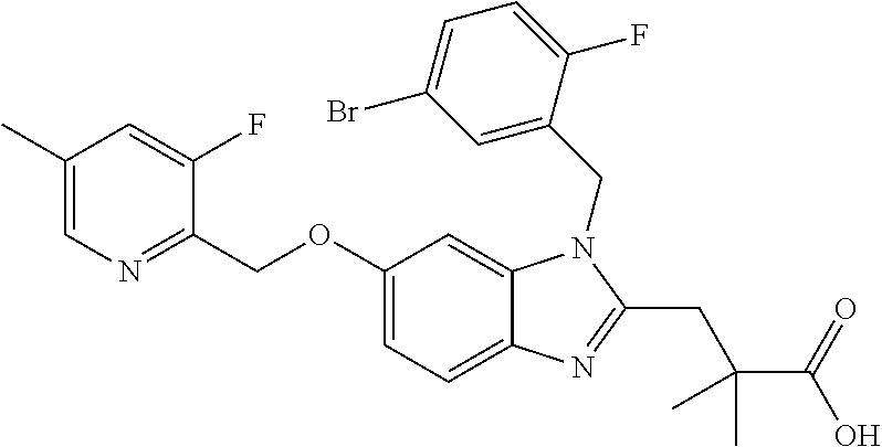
C1(COC2=CC=C3C(=C2)N(CC2=CC(Br)=CC=C2F)C(CC(C(=O)O)(C)C)=N3)=NC=C(C)C=C1F
